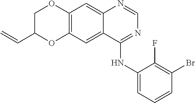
C12=C(C=C3C(=C1)N=CN=C3NC1=CC=CC(Br)=C1F)OC(C=C)CO2
